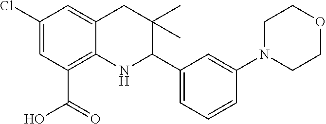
C1(Cl)=CC(C(=O)O)=C2C(=C1)CC(C)(C)C(C1=CC=CC(N3CCOCC3)=C1)N2
